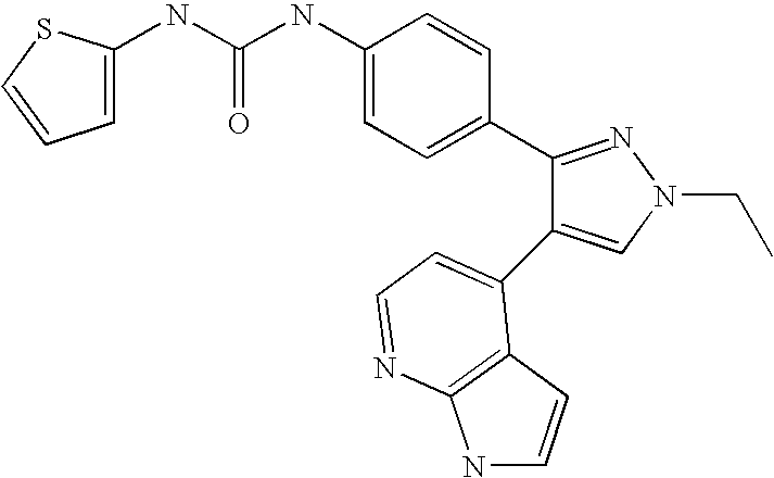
C(NC1=CC=C(C2=NN(CC)C=C2C2=CC=NC3=C2C=CN3)C=C1)(=O)NC1=CC=CS1
